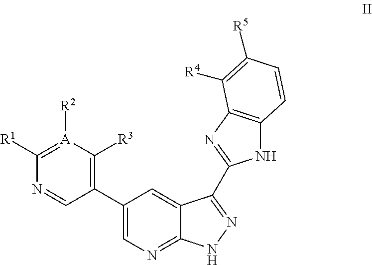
C1(C2=CN=C3C(=C2)C(C2=NC4=C(N2)C=CC([R5])=C4[R4])=NN3)=C([R3])[A]([R2])=C([R1])N=C1
